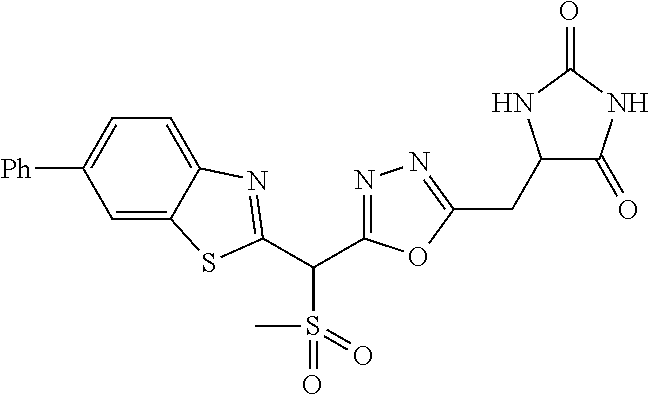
C1=C2C(=CC=C1[Ph])N=C(C(C1=NN=C(CC3C(=O)NC(=O)N3)O1)S(C)(=O)=O)S2
